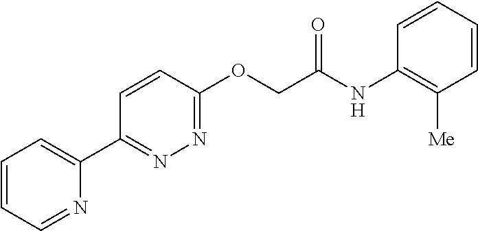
C1=CC=NC(C2=NN=C(OCC(NC3=C([Me])C=CC=C3)=O)C=C2)=C1
